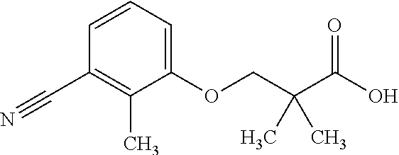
C1=CC=C(OCC(C(O)=O)(C)C)C(C)=C1C#N
